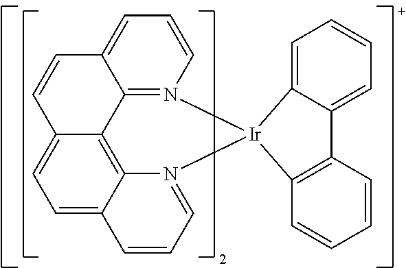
C1=C2C3=C4C(=C1)C=CC1=CC=CN(=C41)[Ir]1(N3=CC=C2)C2=CC=CC=C2C2=C1C=CC=C2
